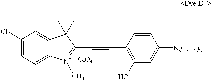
ClC1=CC=C2C(=C1)C(C)(C)C(C=CC1=C(O)C=C([N(C2H5)2])C=C1)=[N+]2C
